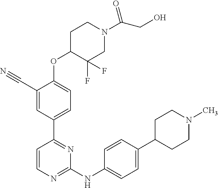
C1(C#N)=CC(C2=NC(NC3=CC=C(C4CCN(C)CC4)C=C3)=NC=C2)=CC=C1OC1C(F)(F)CN(C(CO)=O)CC1
